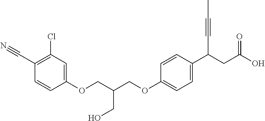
C1(OCC(COC2=CC=C(C(CC(O)=O)C#CC)C=C2)CO)=CC(Cl)=C(C#N)C=C1
